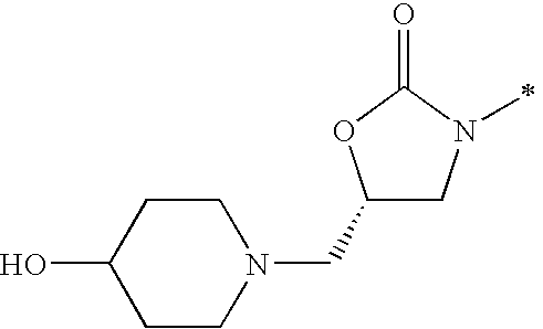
C1(CN2CCC(O)CC2)CN(C)C(=O)O1
